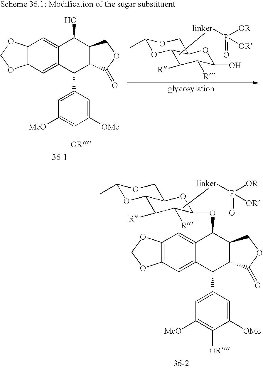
C1(C)OC2C([R])C([R])C(O)OC2CO1.C[linker]P([OR])(=O)[OR].C12=C(C=C3C(=C1)C(O)C1C(C3C3=CC([MeO])=C([OR])C([OMe])=C3)C(=O)OC1)OCO2.C12=C(C=C3C(=C1)C(OC1C([R])C([R])C4OC(C)OCC4O1)C1C(C3C3=CC([MeO])=C([OR])C([OMe])=C3)C(=O)OC1)OCO2.C[linker]P([OR])(=O)[OR]
